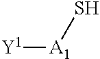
S[A1][Y1]
